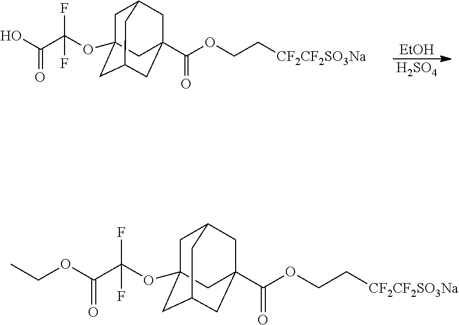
[EtOH].[H2SO4].C1C2(OC(C(O)=O)(F)F)CC3CC(C(=O)OCC[CF2CF2SO3Na])(CC1C3)C2.C1C2(OC(C(OCC)=O)(F)F)CC3CC(C(=O)OCC[CF2CF2SO3Na])(CC1C3)C2
